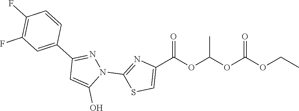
C1=C(O)N(C2=NC(C(OC(OC(OCC)=O)C)=O)=CS2)N=C1C1=CC(F)=C(F)C=C1
